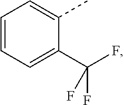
C1=CC=C(C(F)(F)F)C(C)=C1
